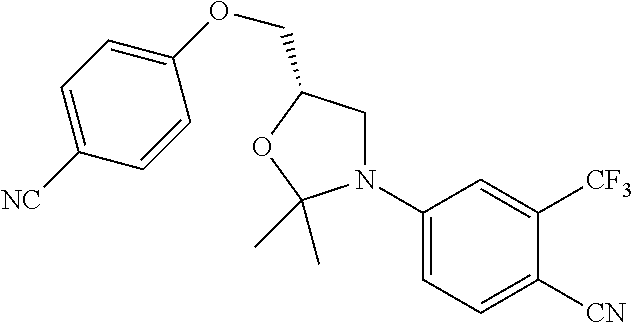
N1(C2=CC=C([CN])C([CF3])=C2)CC(COC2=CC=C([NC])C=C2)OC1(C)C
